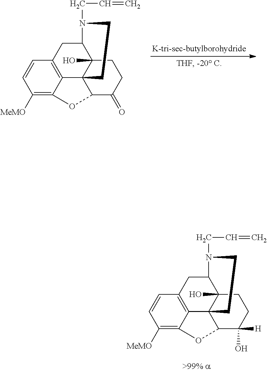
C1([MeMO])=C2C3=C(C=C1)CC1C4(O)C3(C(C(=O)CC4)O2)CCN1CC=C.C1([MeMO])=C2C3=C(C=C1)CC1C4(O)C3(C(C(O)([H])CC4)O2)CCN1CC=C
